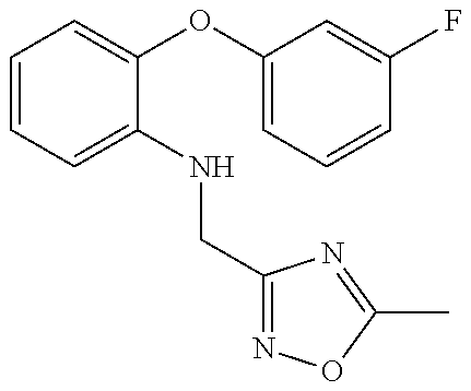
C1=CC=C(NCC2=NOC(C)=N2)C(OC2=CC=CC(F)=C2)=C1
